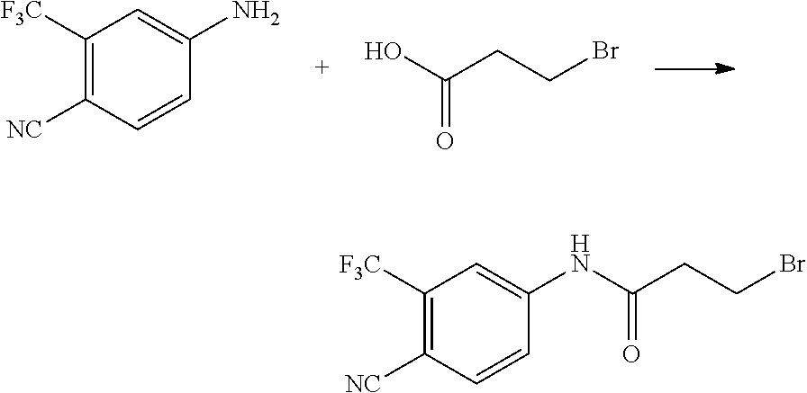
C1([F3C])=C([NC])C=CC(N)=C1.OC(CCBr)=O.C(CCBr)(=O)NC1=CC([F3C])=C([NC])C=C1
